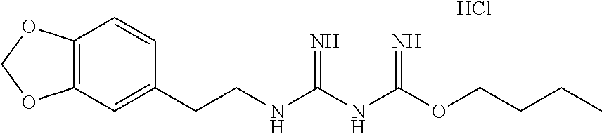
Cl.O(C(NC(NCCC1=CC2=C(C=C1)OCO2)=N)=N)CCCC
